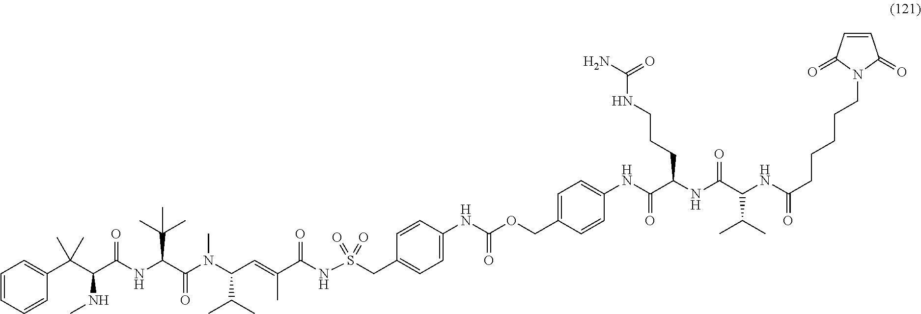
C1(C(C(C(NC(C(N(C(C=C(C(NS(CC2=CC=C(NC(=O)OCC3=CC=C(NC(C([NH]C(C(NC(CCCCCN4C(=O)C=CC4=O)=O)C(C)C)=O)CCCNC(N)=O)=O)C=C3)C=C2)(=O)=O)=O)C)C(C)C)C)=O)C(C)(C)C)=O)NC)(C)C)=CC=CC=C1
